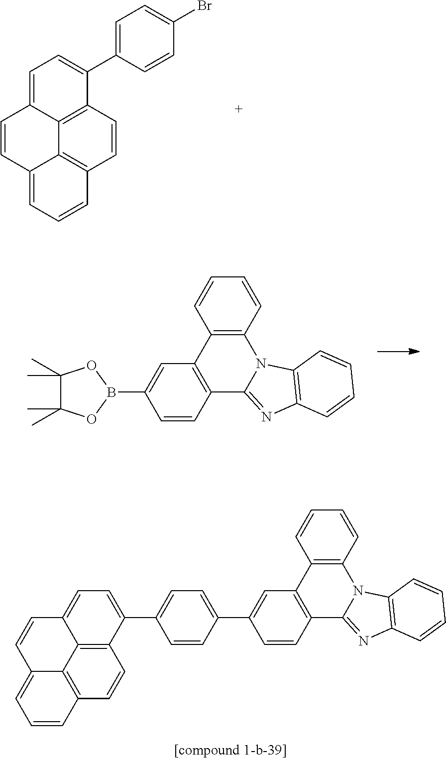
C1=CC2=CC=CC3=C2C2=C(C=C3)C(C3=CC=C(Br)C=C3)=CC=C12.C12=C(C3=NC4=C(N3C3=C1C=CC=C3)C=CC=C4)C=CC(B1OC(C)(C)C(C)(C)O1)=C2.C12=C(C3=NC4=C(N3C3=C1C=CC=C3)C=CC=C4)C=CC(C1=CC=C(C3=CC=C4C5=C3C=CC3=C5C(=CC=C3)C=C4)C=C1)=C2
